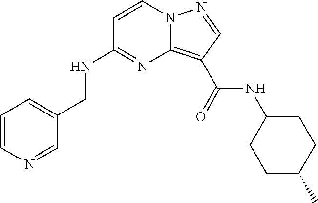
C1=CN=CC(CNC2=NC3=C(C(NC4CCC(C)CC4)=O)C=NN3C=C2)=C1
